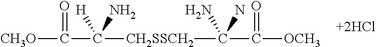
C(C(=O)[OCH3])(N)(N)[CH2SSCH2]C(C([CH3O])=O)([H])N
